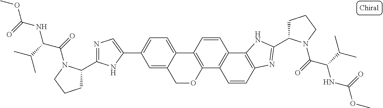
C1=C2C(=CC=C1C1=CN=C(C3CCCN3C(=O)C(C(C)C)NC(OC)=O)N1)C1=C(OC2)C2=C(C=C1)C1=C(C=C2)N=C(C2CCCN2C(=O)C(C(C)C)NC(OC)=O)N1
